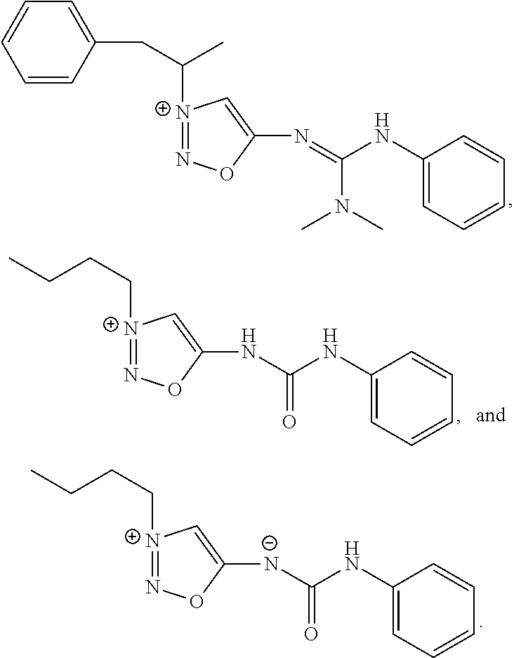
C1=CC(CC(C)[N+]2=NOC(N=C(NC3=CC=CC=C3)N(C)C)=C2)=CC=C1.C(CC[N+]1=NOC(NC(NC2=CC=CC=C2)=O)=C1)C.C(CC[N+]1=NOC([N-]C(NC2=CC=CC=C2)=O)=C1)C
